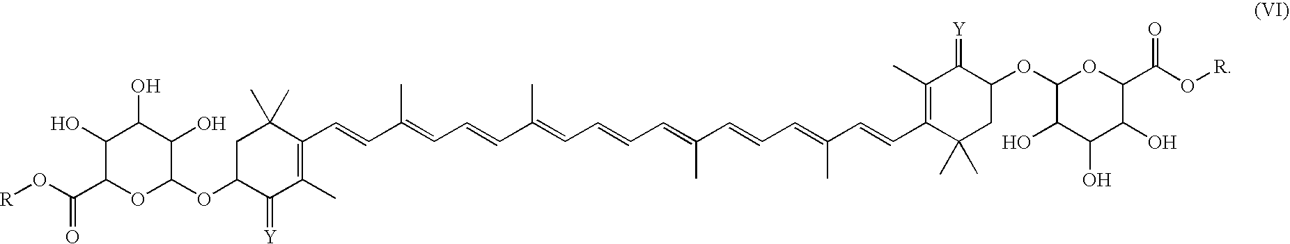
O(C1C(=[Y])C(C)=C(C=CC(=CC=CC(=CC=CC=C(C=CC=C(C=CC2=C(C)C(=[Y])C(OC3C(O)C(O)C(O)C(C(O[R])=O)O3)CC2(C)C)C)C)C)C)C(C)(C)C1)C1C(O)C(O)C(O)C(C(O[R])=O)O1
